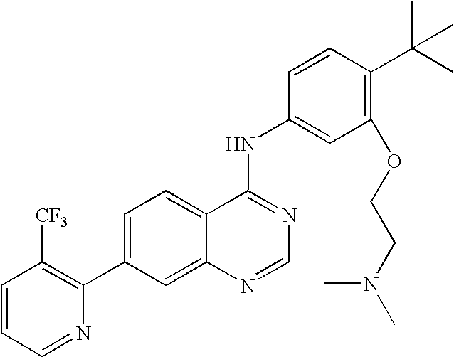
C1=CC=NC(C2=CC=C3C(=C2)N=CN=C3NC2=CC(OCCN(C)C)=C(C(C)(C)C)C=C2)=C1[CF3]
